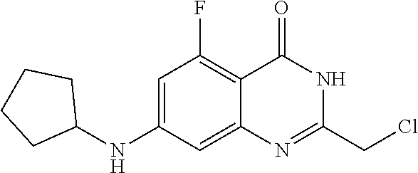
C1CCC(NC2=CC(F)=C3C(=O)NC(CCl)=NC3=C2)C1
